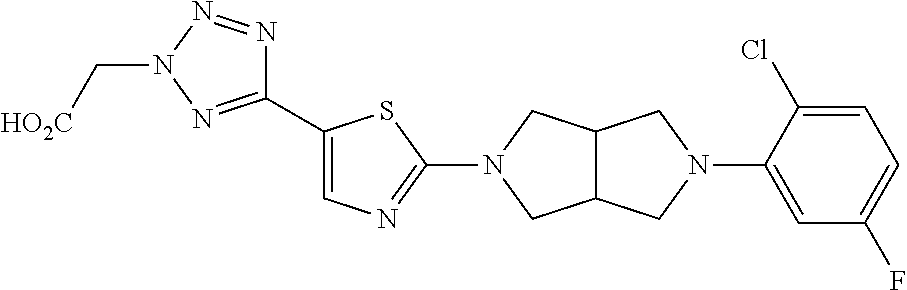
C1(C2=CN=C(N3CC4C(C3)CN(C3=CC(F)=CC=C3Cl)C4)S2)=NN(C[HO2C])N=N1
